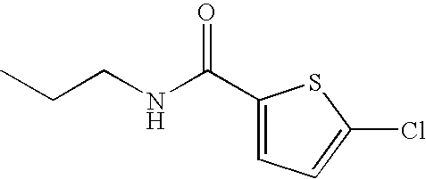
C(NCCC)(C1=CC=C(Cl)S1)=O
